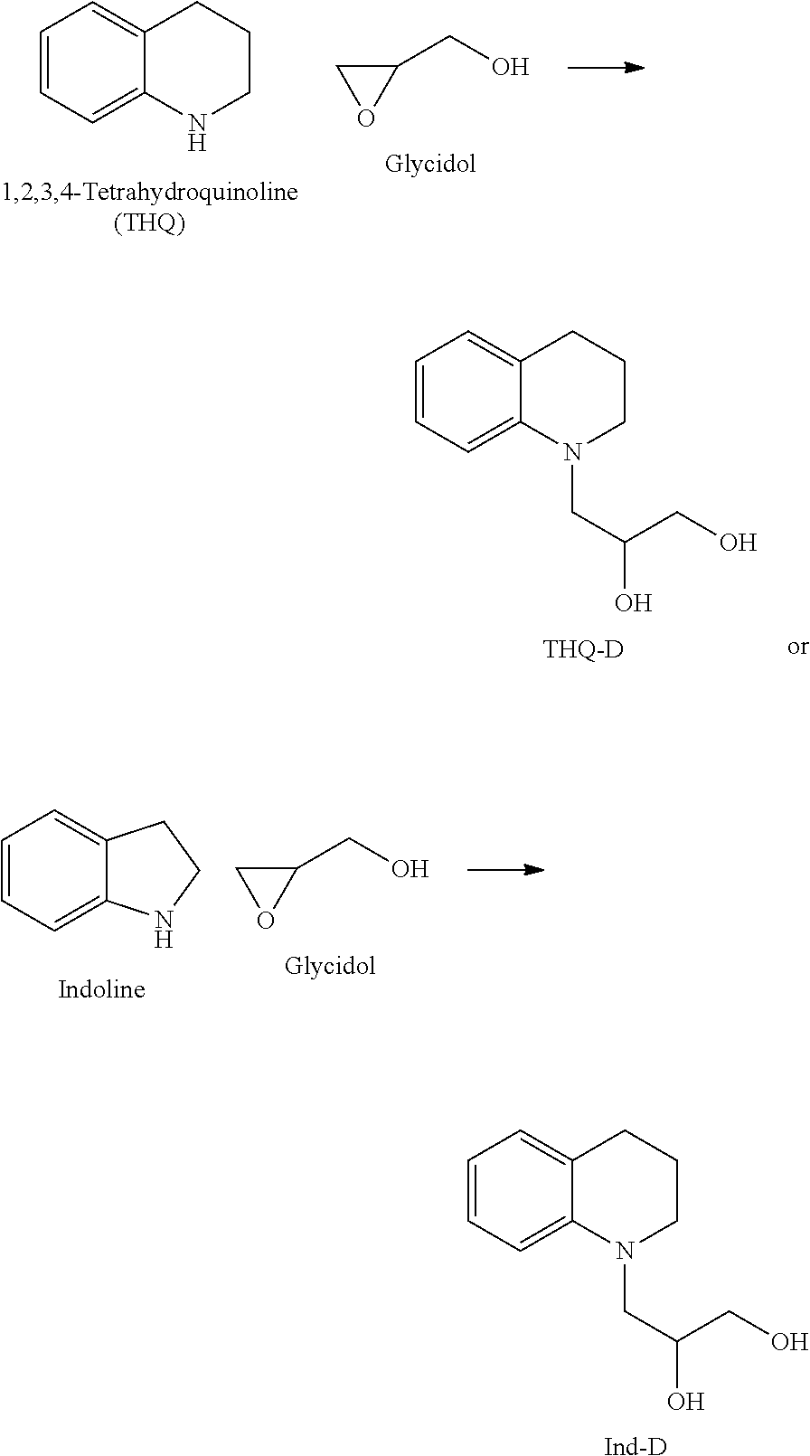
C1=CC=C2C(=C1)CCCN2.C1(CO)CO1.C1=CC=C2C(=C1)CCCN2CC(O)CO.[THQ-D].C1=CC=C2C(=C1)CCN2.C1(CO)CO1.C1=CC=C2C(=C1)CCCN2CC(O)CO.[Ind-D]
